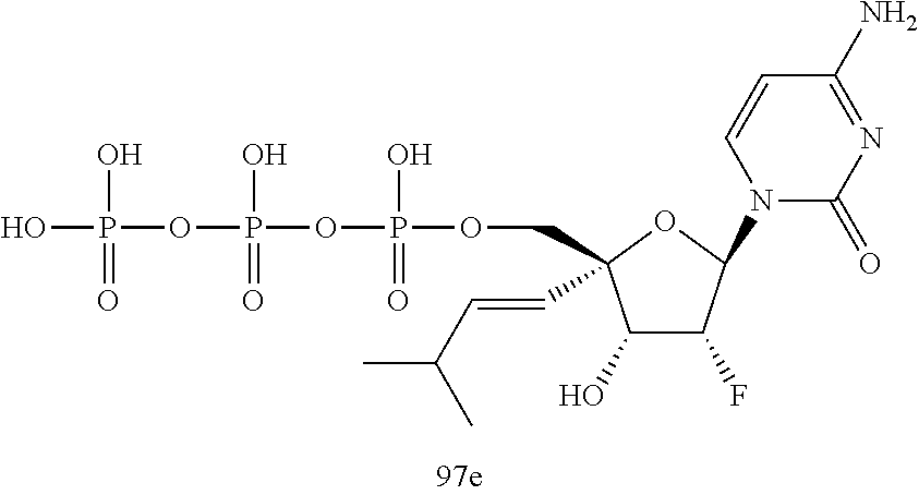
O(P(O)(=O)OCC1(C=CC(C)C)C(O)C(F)C(N2C(=O)N=C(N)C=C2)O1)P(OP(O)(O)=O)(O)=O
